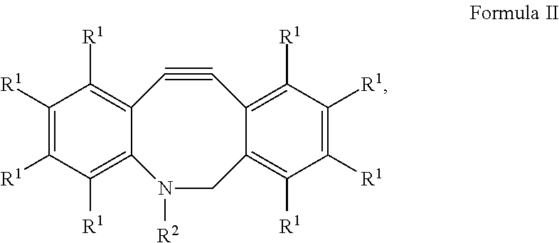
C1#CC2=C([R1])C([R1])=C([R1])C([R1])=C2N([R2])CC2=C([R1])C([R1])=C([R1])C([R1])=C12
